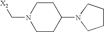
[X2]CN1CCC(N2CCCC2)CC1
